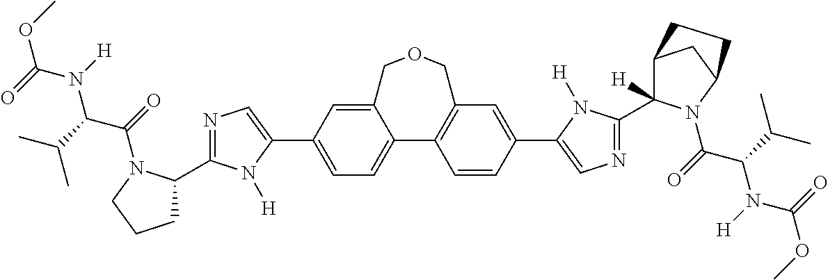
C1=C(C2=CN=C(C3CCCN3C(C(N(C(OC)=O)[H])C(C)C)=O)N2[H])C=C2C(=C1)C1=C(C=C(C3=CN=C(C4([H])C5CC(N4C(=O)C(C(C)C)N([H])C(=O)OC)CC5)N3[H])C=C1)COC2
